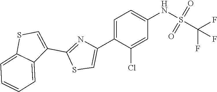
C1=C(C2=CSC(C3=CSC4=CC=CC=C34)=N2)C(Cl)=CC(NS(=O)(=O)C(F)(F)F)=C1
